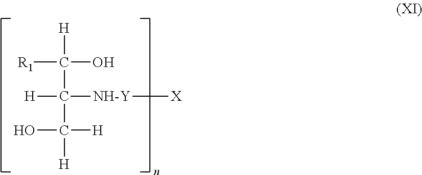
[H]C([R1])(O)C(C([H])([H])O)([H])[NH-Y][X]
